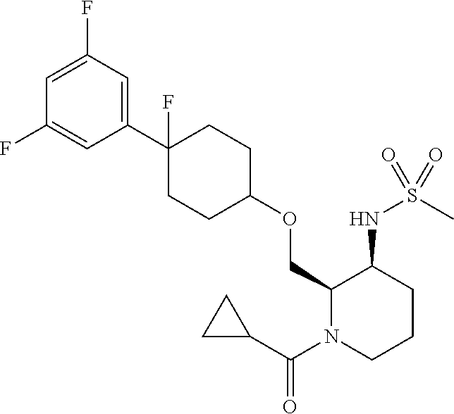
C1(C2(F)CCC(OCC3N(C(C4CC4)=O)CCCC3NS(C)(=O)=O)CC2)=CC(F)=CC(F)=C1
